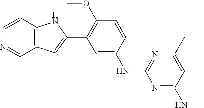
C1=CC(OC)=C(C2=CC3=C(N2)C=CN=C3)C=C1NC1=NC(C)=CC(NC)=N1
